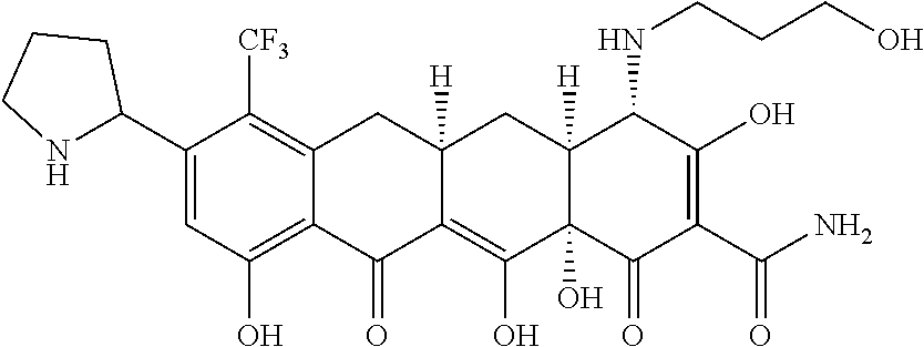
C1(C2NCCC2)=CC(O)=C2C(=C1[CF3])CC1([H])CC3([H])C(NCCCO)C(O)=C(C(=O)N)C(=O)C3(O)C(O)=C1C2=O
